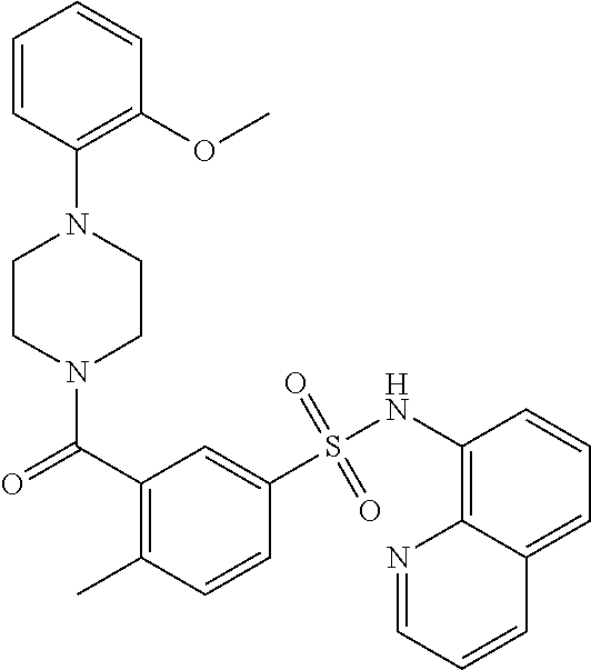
N1(C(C2=C(C)C=CC(S(NC3=C4C(=CC=C3)C=CC=N4)(=O)=O)=C2)=O)CCN(C2=C(OC)C=CC=C2)CC1
